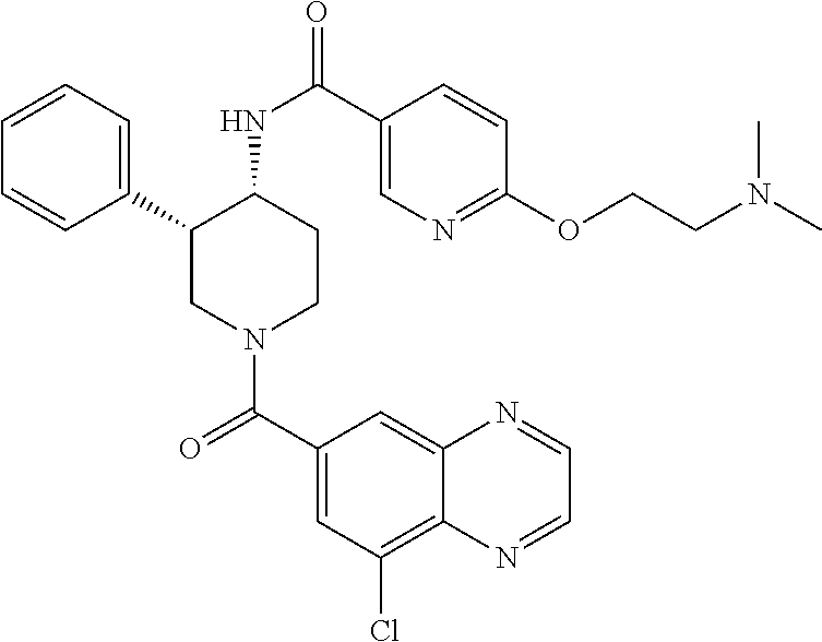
C1=CC=C(C2CN(C(C3=CC(Cl)=C4C(=C3)N=CC=N4)=O)CCC2NC(=O)C2=CN=C(OCCN(C)C)C=C2)C=C1
